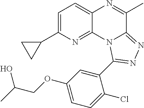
C1=C(C2CC2)N=C2C(=C1)N=C(C)C1=NN=C(C3=CC(OCC(C)O)=CC=C3Cl)N21
